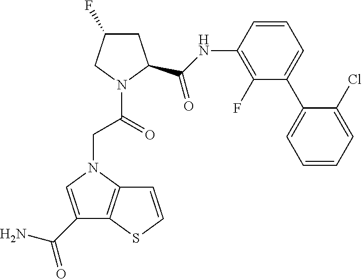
C1=CSC2=C1N(CC(=O)N1CC(F)CC1C(NC1=C(F)C(C3=CC=CC=C3Cl)=CC=C1)=O)C=C2C(N)=O
